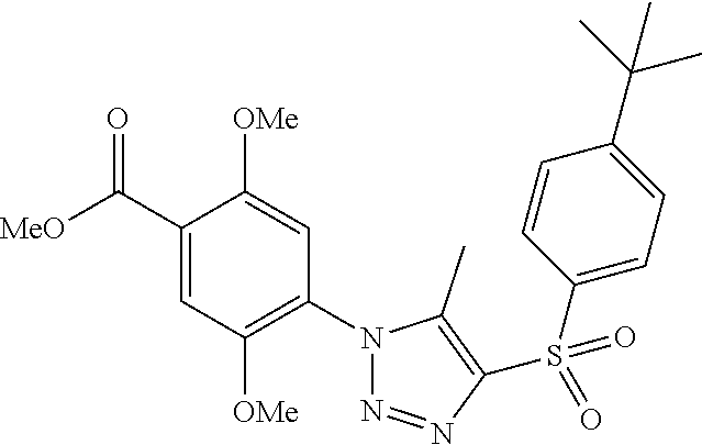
C1(C([MeO])=O)=CC([OMe])=C(N2N=NC(S(C3=CC=C(C(C)(C)C)C=C3)(=O)=O)=C2C)C=C1[OMe]
